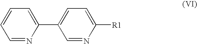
C1=NC([R1])=CC=C1C1=CC=CC=N1
